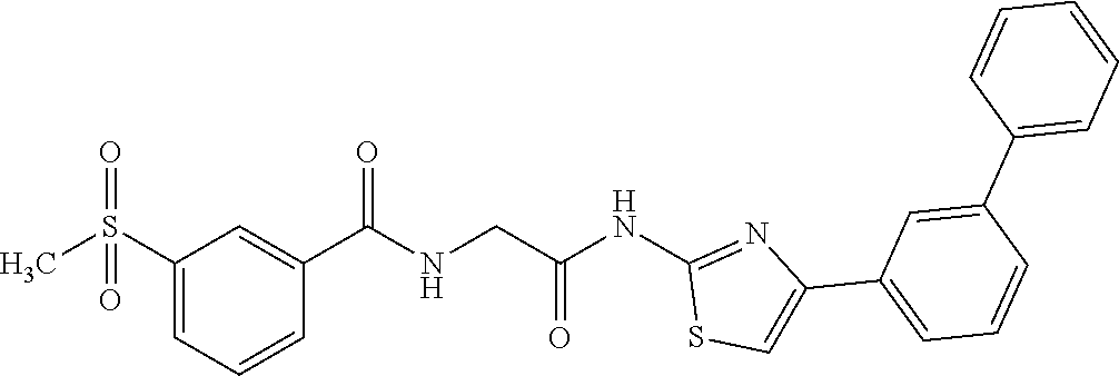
C1(S(C)(=O)=O)=CC=CC(C(=O)NCC(NC2=NC(C3=CC=CC(C4=CC=CC=C4)=C3)=CS2)=O)=C1
